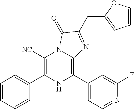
C1([NC])=C(C2=CC=CC=C2)NC(C2=CC=NC(F)=C2)=C2N1C(=O)C(CC1=CC=CO1)=N2
